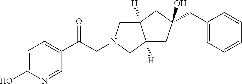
C1=C(O)N=CC(C(=O)CN2CC3([H])C([H])(C2)CC(CC2=CC=CC=C2)(O)C3)=C1
